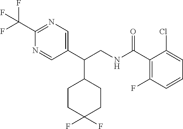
C1(C(CNC(C2=C(F)C=CC=C2Cl)=O)C2CCC(F)(F)CC2)=CN=C(C(F)(F)F)N=C1
